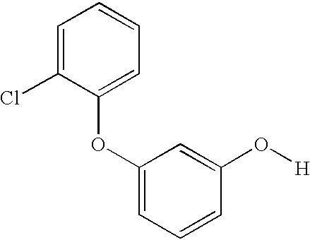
C1=C(Cl)C(OC2=CC=CC(O[H])=C2)=CC=C1
